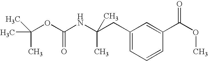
C1(CC(NC(=O)OC(C)(C)C)(C)C)=CC=CC(C(OC)=O)=C1
